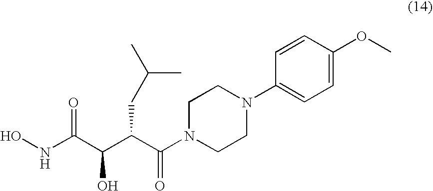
ONC(C(C(C(N1CCN(C2=CC=C(OC)C=C2)CC1)=O)CC(C)C)O)=O
